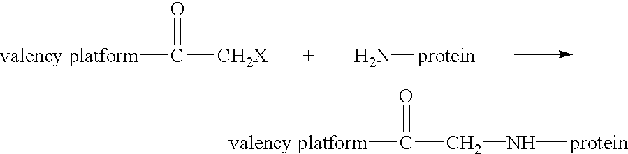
[valency platform]C(=O)CN[protein].[valency platform]C(=O)[CH2X].N[protein]
